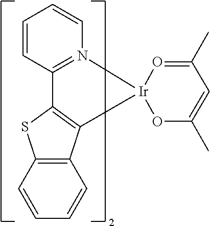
C1=CC2=C(C=C1)SC1=C2[Ir]2(N3=C1C=CC=C3)OC(C)=CC(C)=O2
